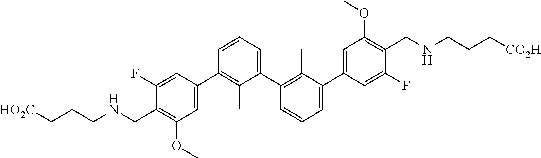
C1(C2=CC(OC)=C(CNCCC[HO2C])C(F)=C2)=C(C)C(C2=C(C)C(C3=CC(OC)=C(CNCCC[CO2H])C(F)=C3)=CC=C2)=CC=C1
